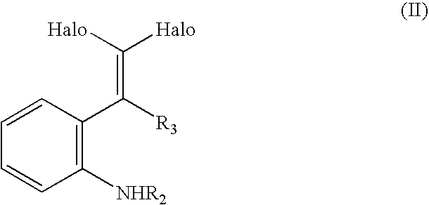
C1=CC(C([R3])=C([Halo])[Halo])=C([NHR2])C=C1
